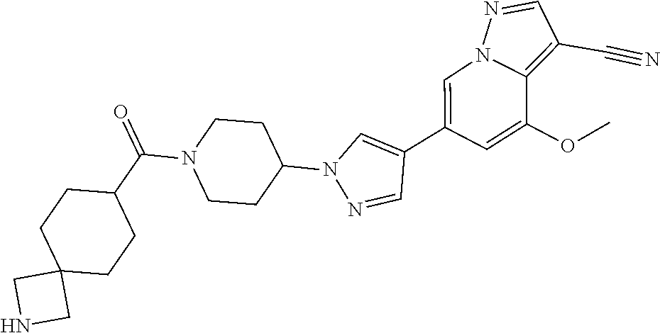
C1(C2=CN3C(=C(C#N)C=N3)C(OC)=C2)=CN(C2CCN(C(C3CCC4(CC3)CNC4)=O)CC2)N=C1
